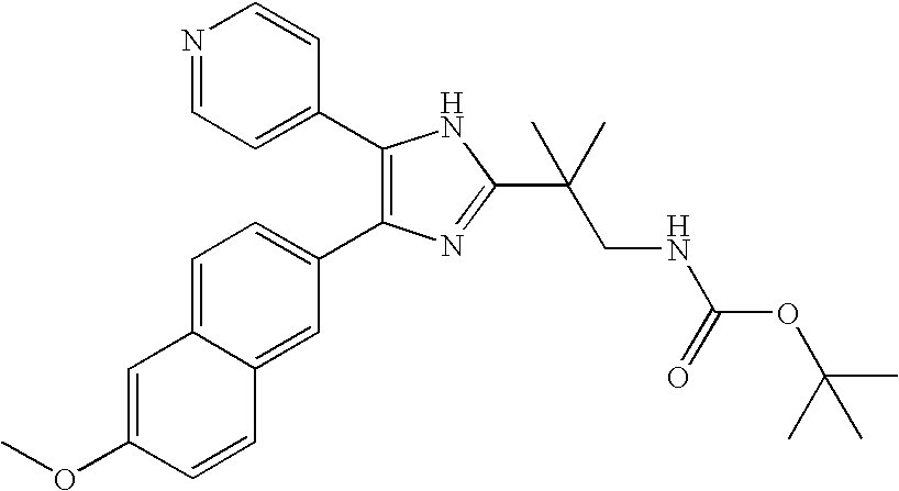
COC1=CC2=CC=C(C3=C(C4=CC=NC=C4)NC(C(CNC(OC(C)(C)C)=O)(C)C)=N3)C=C2C=C1
